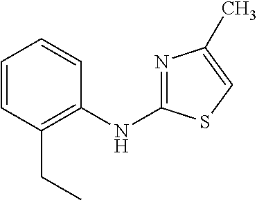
C1=CC(CC)=C(NC2=NC(C)=CS2)C=C1
